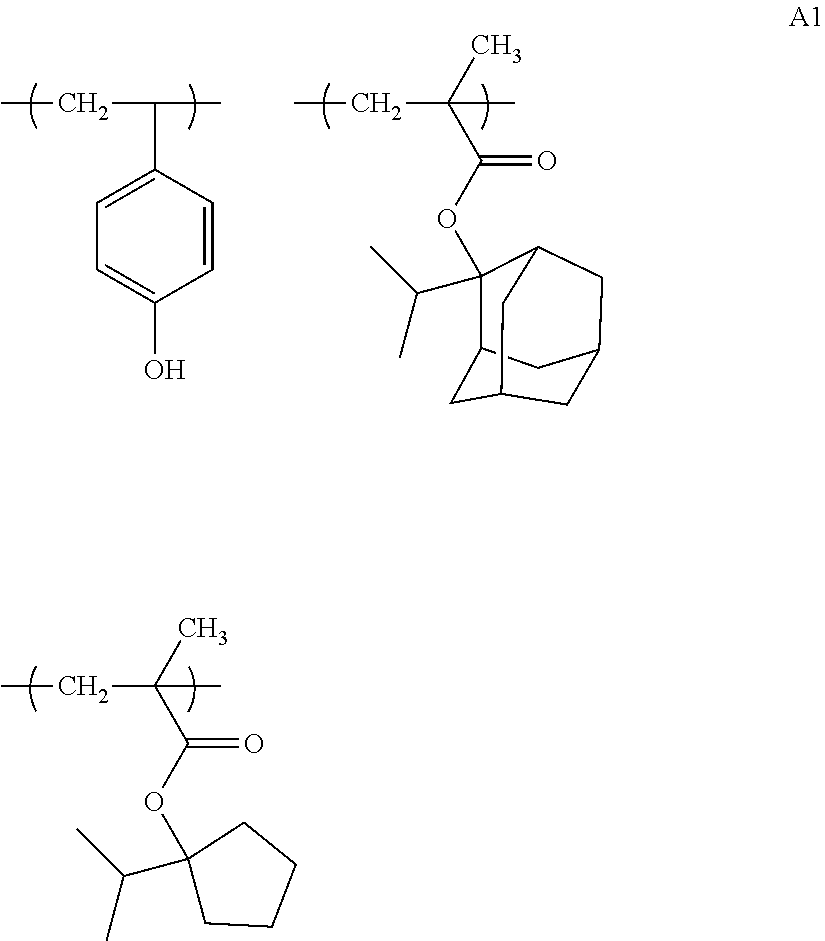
CCC(C1=CC=C(O)C=C1)C.CCC(C)(C)C(OC1(C(C)C)C2CC3CC(CC1C3)C2)=O.CCC(C)(C)C(OC1(C(C)C)CCCC1)=O
